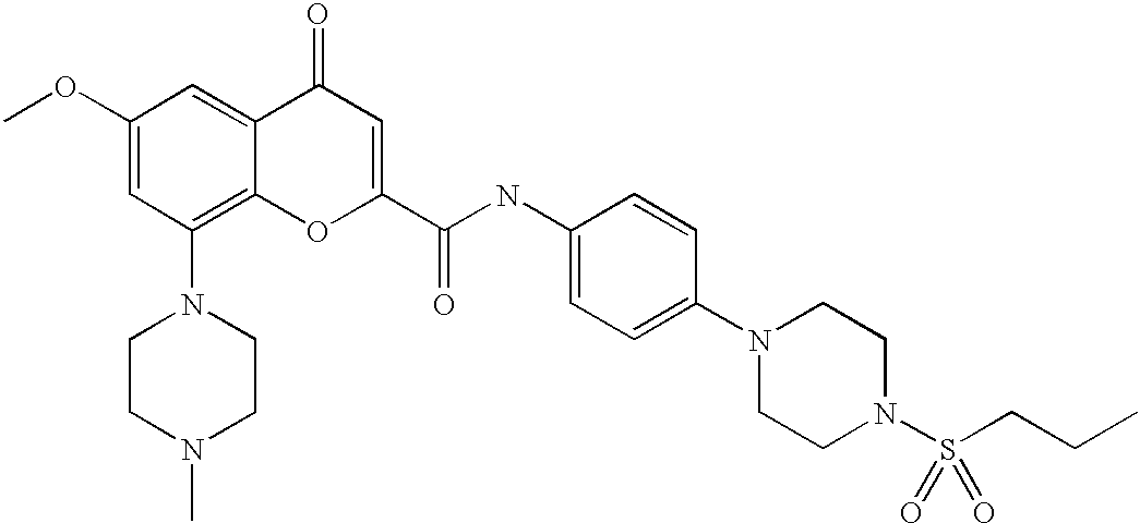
C1(OC)=CC(N2CCN(C)CC2)=C2C(=C1)C(=O)C=C(C(NC1=CC=C(N3CCN(S(CCC)(=O)=O)CC3)C=C1)=O)O2
